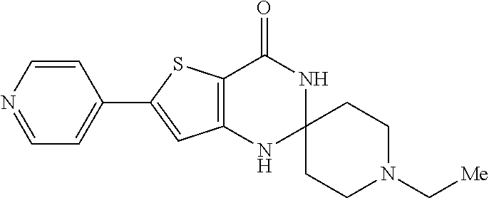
C1=CN=CC=C1C1=CC2=C(S1)C(=O)NC1(N2)CCN(C[Me])CC1
